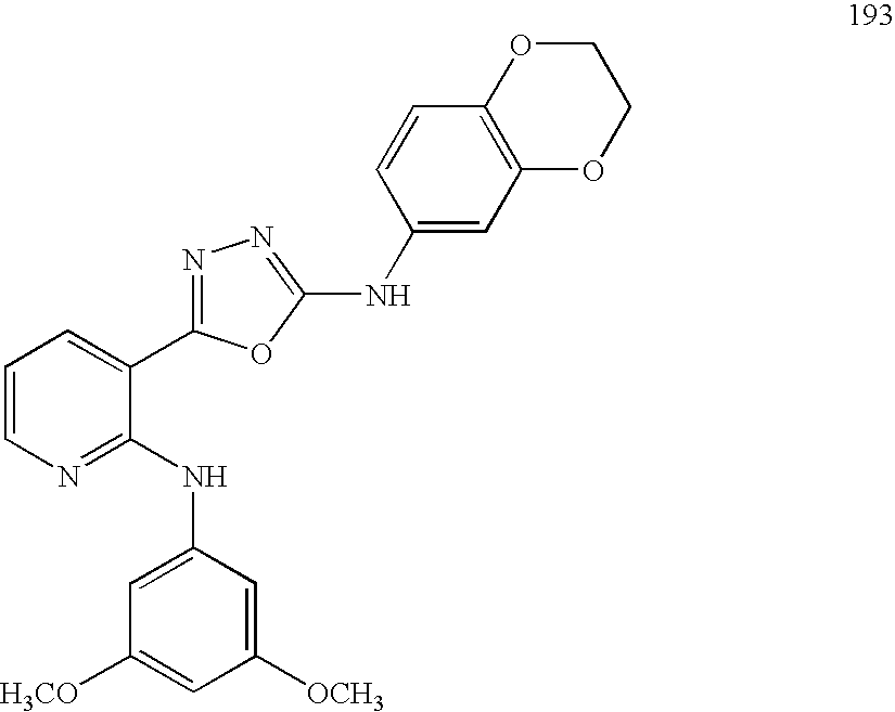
C1=CN=C(NC2=CC([H3CO])=CC([OCH3])=C2)C(C2=NN=C(NC3=CC4=C(C=C3)OCCO4)O2)=C1
